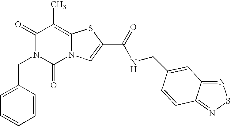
C1(=O)N(CC2=CC=CC=C2)C(=O)N2C(=C1C)SC(C(=O)NCC1=CC3=NSN=C3C=C1)=C2
